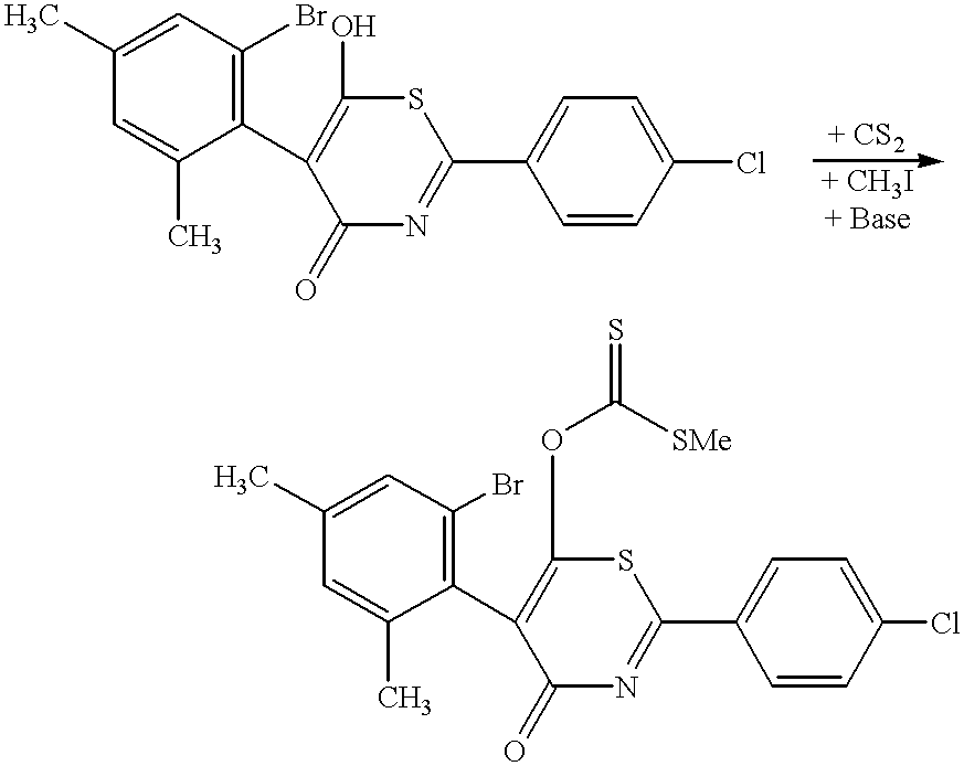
C1(C2=C(O)SC(C3=CC=C(Cl)C=C3)=NC2=O)=C(Br)C=C(C)C=C1C.C1(C2=C(OC(=S)[SMe])SC(C3=CC=C(Cl)C=C3)=NC2=O)=C(Br)C=C(C)C=C1C
